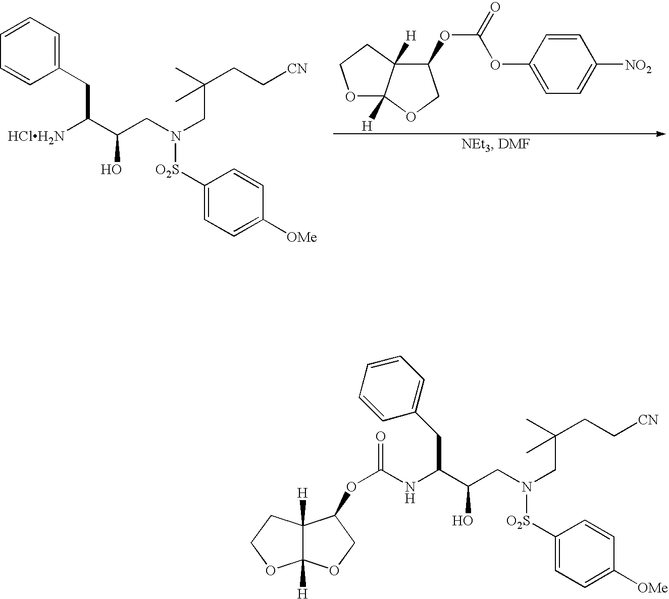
O1C2([H])C([H])(CC1)C(OC(OC1=CC=C([NO2])C=C1)=O)CO2.C1(CC(C(CN([O2S]C2=CC=C([OMe])C=C2)CC(C)(CC[CN])C)O)[HClH2N])=CC=CC=C1.C12([H])C([H])(CCO1)C(OC(NC(C(CN([O2S]C1=CC=C([OMe])C=C1)CC(CC[CN])(C)C)O)CC1=CC=CC=C1)=O)CO2
